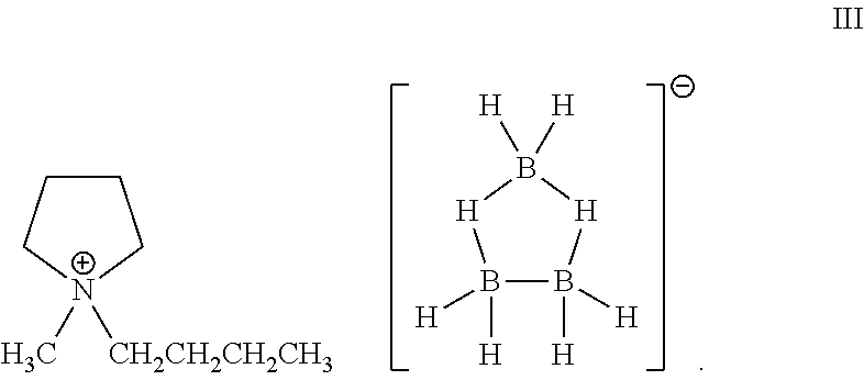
C1CC[N+](C)([CH2CH2CH2CH3])C1.B1([H])([H])B([H])([H])[H]B([H])([H])[H]1
